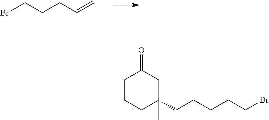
C(CCC=C)Br.C1CC(CCCCCBr)(C)CC(=O)C1
